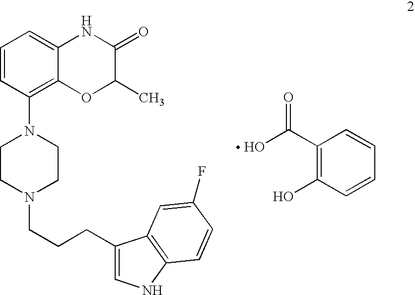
C1(C(O)=O)=C(O)C=CC=C1.C1=CC(N2CCN(CCCC3=CNC4=C3C=C(F)C=C4)CC2)=C2C(=C1)NC(=O)C(C)O2
